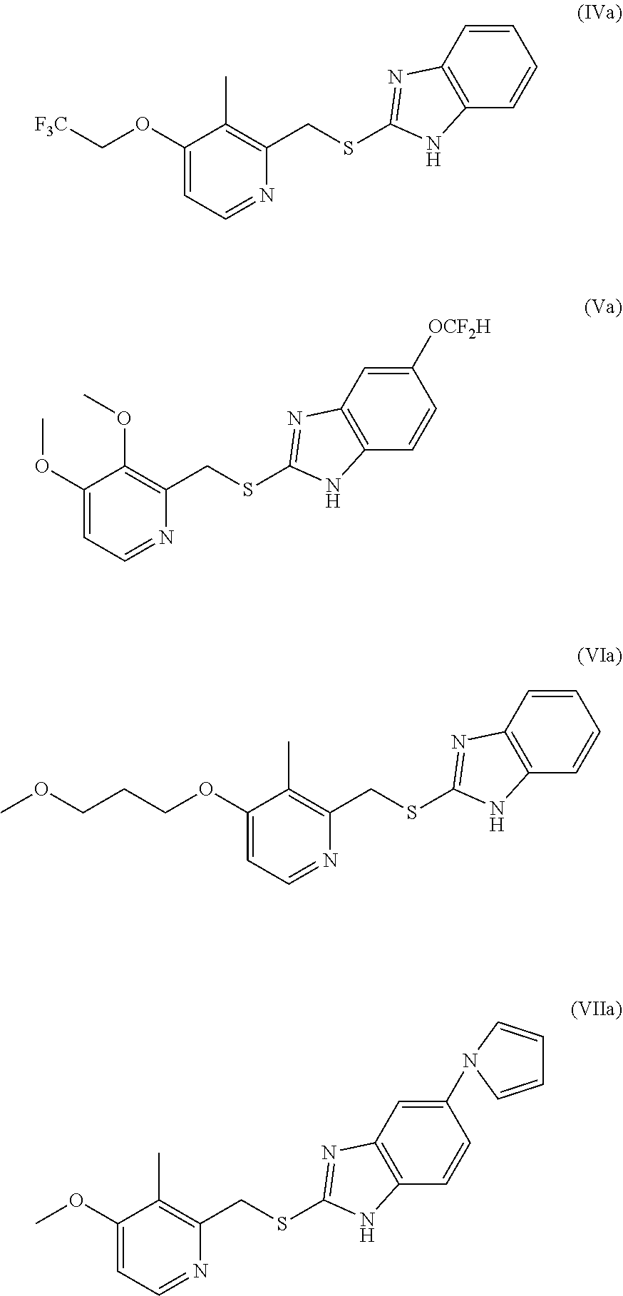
C12=C(C=CC=C1)NC(SCC1=C(C)C(OC[F3C])=CC=N1)=N2.C12=C(C=CC([OCF2H])=C1)NC(SCC1=C(OC)C(OC)=CC=N1)=N2.C12=C(C=CC=C1)NC(SCC1=C(C)C(OCCCOC)=CC=N1)=N2.C12=C(C=CC(N3C=CC=C3)=C1)NC(SCC1=C(C)C(OC)=CC=N1)=N2
